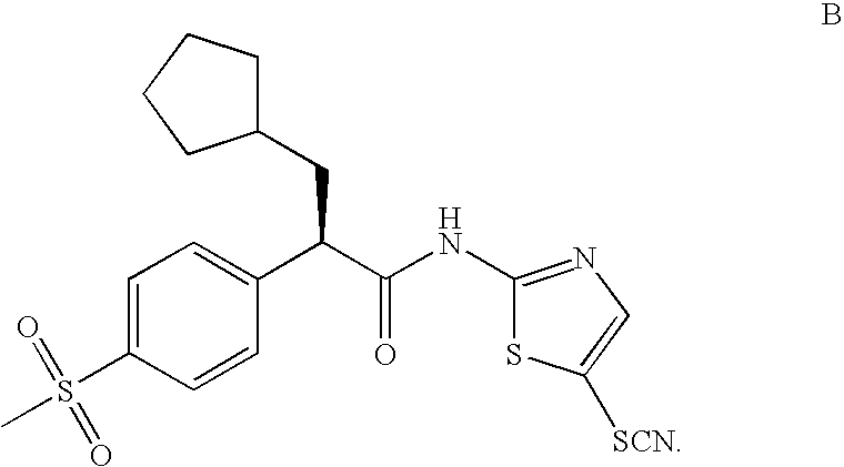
C1=C(S(C)(=O)=O)C=CC(C(C(NC2=NC=C([SCN])S2)=O)CC2CCCC2)=C1
